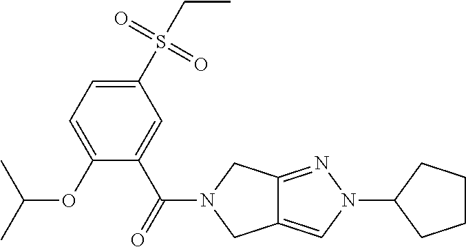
O(C1=CC=C(S(CC)(=O)=O)C=C1C(=O)N1CC2=CN(C3CCCC3)N=C2C1)C(C)C
